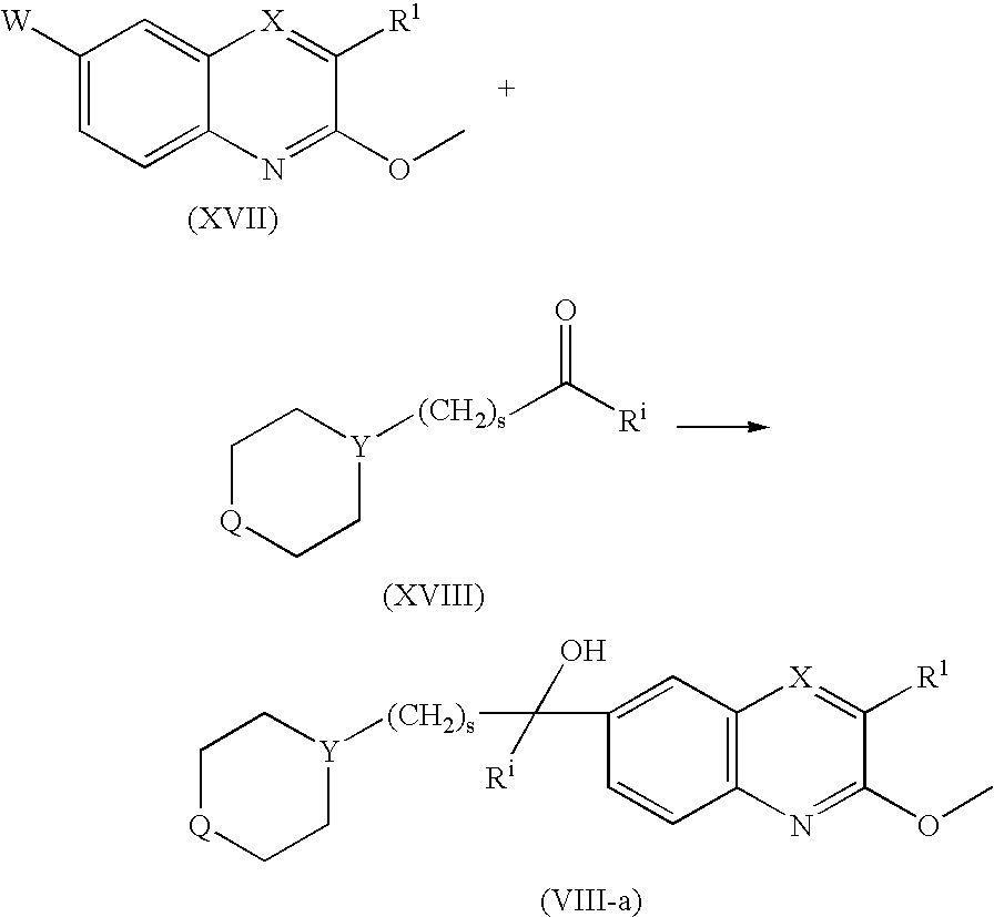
C1([W])=CC=C2C(=C1)[X]=C([R1])C(OC)=N2.C1[Q]CC[Y]([(CH2)s]C([Ri])=O)C1.C1[Q]CC[Y]([(CH2)s]C(C2=CC3=C(C=C2)N=C(OC)C([R1])=[X]3)(O)[Ri])C1
